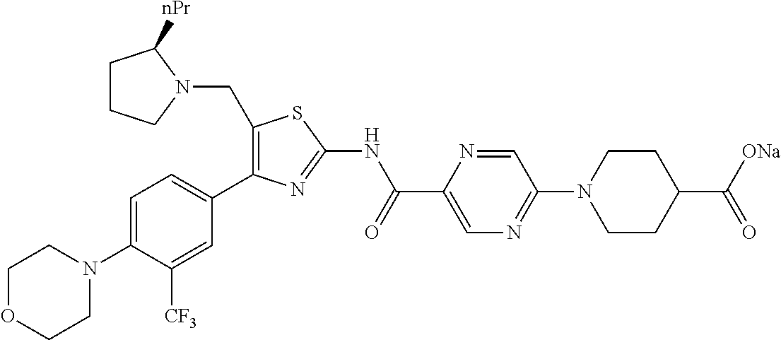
C1(CN2CCCC2[nPr])=C(C2=CC=C(N3CCOCC3)C([CF3])=C2)N=C(NC(C2=CN=C(N3CCC(C([ONa])=O)CC3)C=N2)=O)S1
